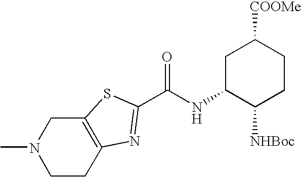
C1C(NC(=O)C2=NC3=C(CN(C)CC3)S2)C([NHBoc])CCC1[COOMe]
